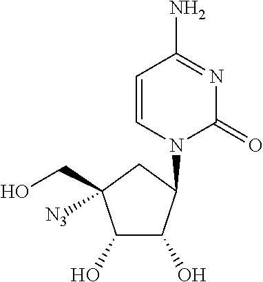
C1=CN(C2C(O)C(O)C(CO)([N3])C2)C(=O)N=C1N
